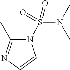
C1=CN(S(=O)(N(C)C)=O)C(C)=N1
